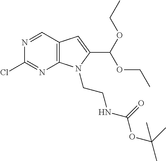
C12=C(N(CCNC(OC(C)(C)C)=O)C(C(OCC)OCC)=C1)N=C(Cl)N=C2
